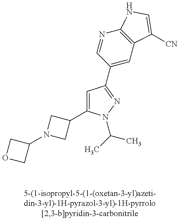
C1=C(C2CN(C3COC3)C2)N(C(C)C)N=C1C1=CC2=C(N=C1)NC=C2[CN]
